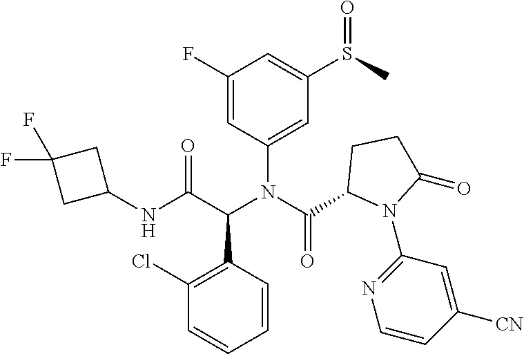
C1(N(C(C2N(C3=NC=CC([CN])=C3)C(=O)CC2)=O)C(C(NC2CC(F)(F)C2)=O)C2=C(Cl)C=CC=C2)=CC(S(C)=O)=CC(F)=C1
